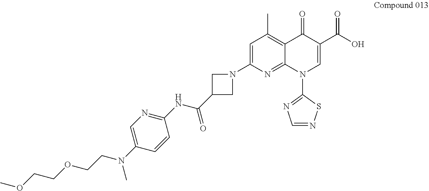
C12=C(C)C=C(N3CC(C(=O)NC4=NC=C(N(CCOCCOC)C)C=C4)C3)N=C1N(C1=NC=NS1)C=C(C(=O)O)C2=O
